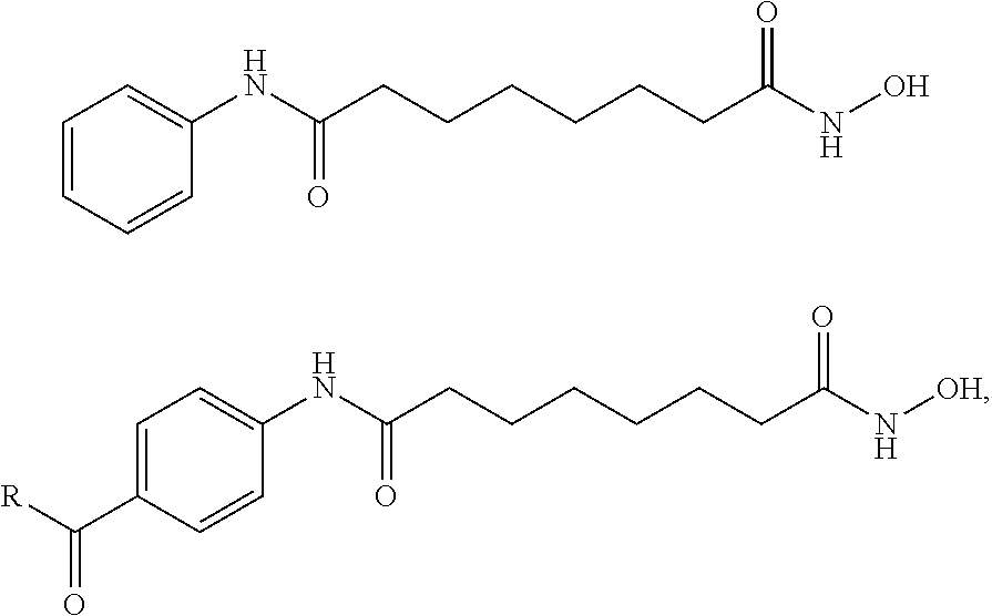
C1=CC=CC(NC(CCCCCCC(NO)=O)=O)=C1.C1=C(C([R])=O)C=CC(NC(CCCCCCC(N[OH])=O)=O)=C1
